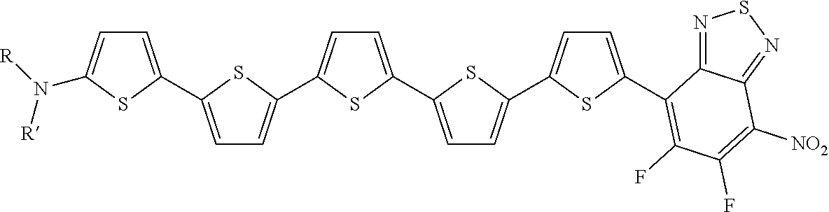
C1=C(C2=CC=C(C3=CC=C(C4=CC=C(C5=CC=C(C6=C(F)C(F)=C([NO2])C7=NSN=C76)S5)S4)S3)S2)SC(N([R])[R])=C1
